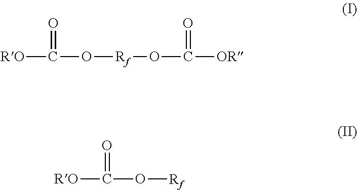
[RO]C(=O)O[Rf]OC(=O)[OR].[RO]C(=O)O[Rf]
